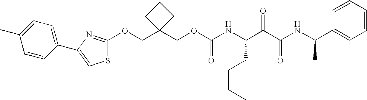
S1C(OCC2(COC(NC(C(C(NC(C3=CC=CC=C3)C)=O)=O)CCCC)=O)CCC2)=NC(C2=CC=C(C)C=C2)=C1
